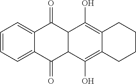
C1=CC=C2C(=C1)C(=O)C1C(C2=O)C(O)=C2C(=C1O)CCCC2
